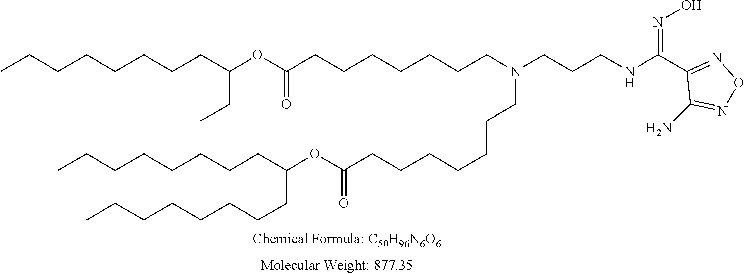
N(=C(C1=NON=C1N)NCCCN(CCCCCCCC(=O)OC(CCCCCCCC)CCCCCCCC)CCCCCCCC(=O)OC(CC)CCCCCCCC)O
